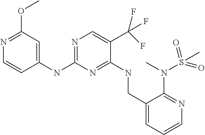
N(C1=NC=C(C(F)(F)F)C(NCC2=CC=CN=C2N(S(C)(=O)=O)C)=N1)C1=CC(OC)=NC=C1
